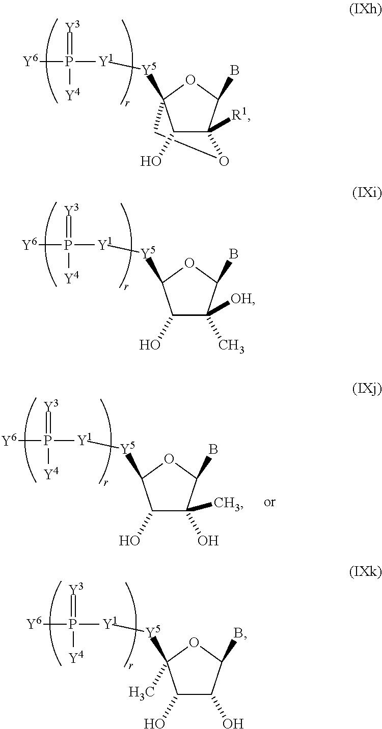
C1C2([Y5][Y1]P([Y6])(=[Y3])[Y4])C(O)C([R1])(C(B)O2)O1.C1(O)C(C)([OH])C(B)OC1[Y5][Y1]P([Y6])(=[Y3])[Y4].C1(O)C(O)C(B)OC1([Y5][Y1]P([Y6])(=[Y3])[Y4])C.C1(O)C(O)(C)C(B)OC1[Y5][Y1]P([Y6])(=[Y3])[Y4]
